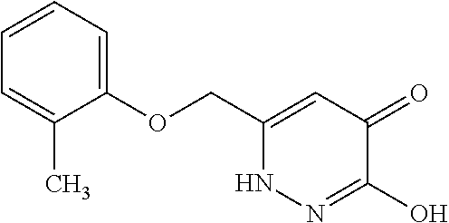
C1(OCC2=CC(=O)C(O)=NN2)=CC=CC=C1C
